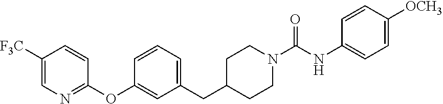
C1=CC=C(CC2CCN(C(NC3=CC=C([OCH3])C=C3)=O)CC2)C=C1OC1=NC=C([F3C])C=C1
